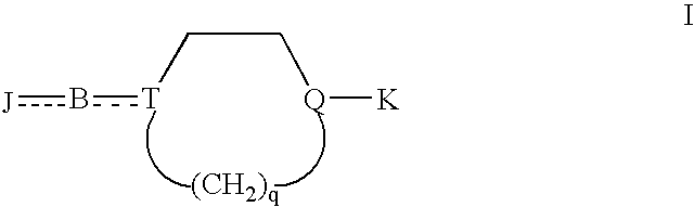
[Q](CC[T]b[J])[K]
